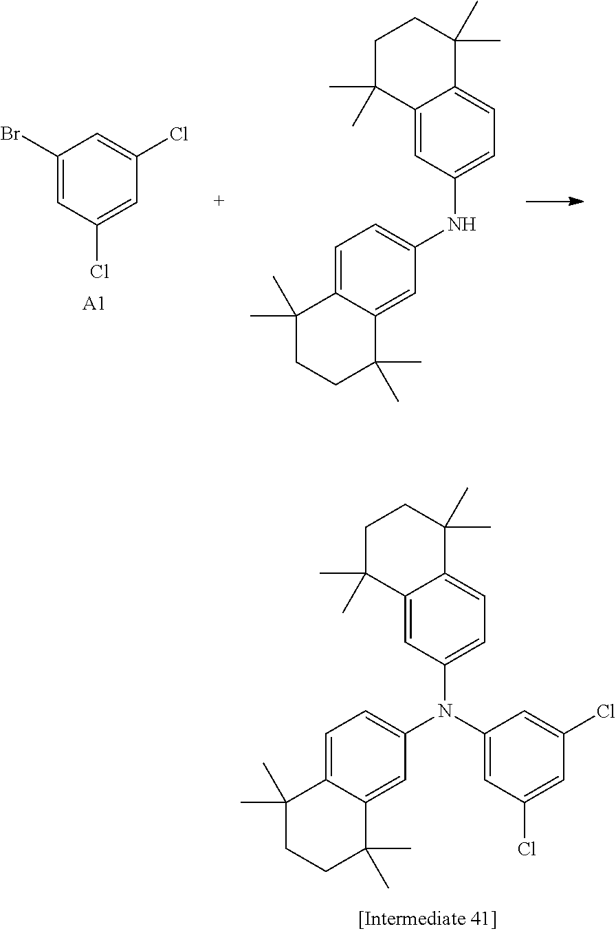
C1(N(C2=CC=C3C(=C2)C(C)(C)CCC3(C)C)C2=CC=C3C(=C2)C(C)(C)CCC3(C)C)=CC(Cl)=CC(Cl)=C1.C1(Br)=CC(Cl)=CC(Cl)=C1.[A1].C12=CC(NC3=CC=C4C(=C3)C(C)(C)CCC4(C)C)=CC=C1C(C)(C)CCC2(C)C
